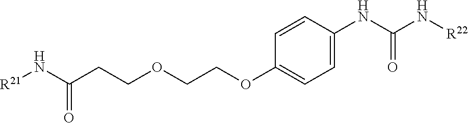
[R21]NC(CCOCCOC1=CC=C(NC(=O)N[R22])C=C1)=O
